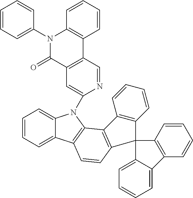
C1=CC=C2C(=C1)N(C1=CC3=C(C=N1)C1=C(N(C4=CC=CC=C4)C3=O)C=CC=C1)C1=C2C=CC2=C1C1=C(C=CC=C1)C21C2=CC=CC=C2C2=C1C=CC=C2
